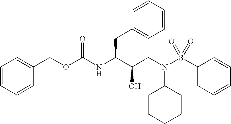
O(C(NC(C(CN(S(C1=CC=CC=C1)(=O)=O)C1CCCCC1)O)CC1=CC=CC=C1)=O)CC1=CC=CC=C1
